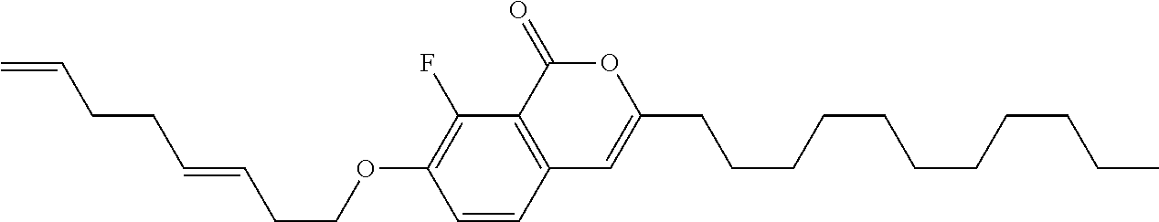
C1=CC2=C(C(F)=C1OCCC=CCCC=C)C(=O)OC(CCCCCCCCCCC)=C2
